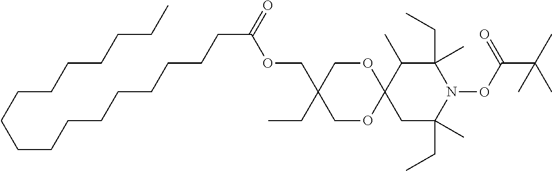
CCCCCCCCCCCCCCCCCC(OCC1(CC)COC2(OC1)CC(CC)(C)N(OC(C(C)(C)C)=O)C(CC)(C)C2C)=O
